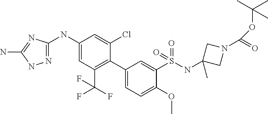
N1=C(NC2=CC(C(F)(F)F)=C(C3=CC=C(OC)C(S(NC4(C)CN(C(=O)OC(C)(C)C)C4)(=O)=O)=C3)C(Cl)=C2)N=C(N)N1
